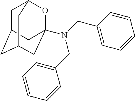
C1C2CC3(N(CC4=CC=CC=C4)CC4=CC=CC=C4)OC1CC(C3)C2
